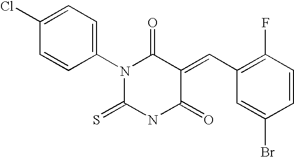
C1=C(Cl)C=CC(N2C(=S)NC(=O)C(=CC3=C(F)C=CC(Br)=C3)C2=O)=C1
